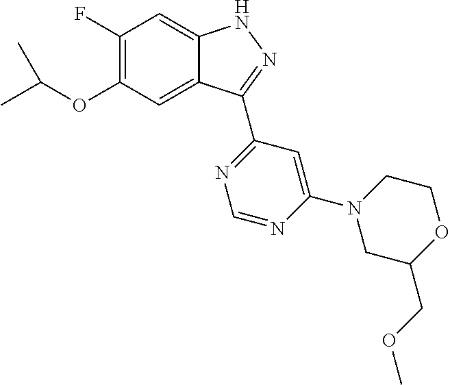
C1(F)=C(OC(C)C)C=C2C(=C1)NN=C2C1=NC=NC(N2CC(COC)OCC2)=C1
